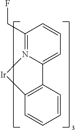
C1=C2N(=C(CF)C=C1)[Ir]C1=C2C=CC=C1
